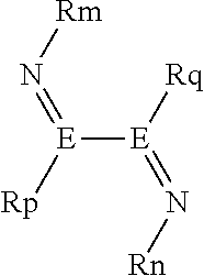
[Rm]N=[E]([Rp])[E]([Rq])=N[Rn]
